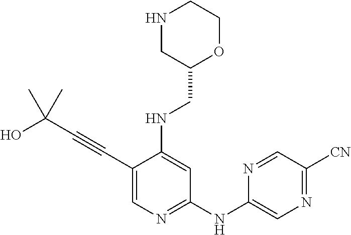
N1CC(CNC2=CC(NC3=CN=C([CN])C=N3)=NC=C2C#CC(O)(C)C)OCC1
